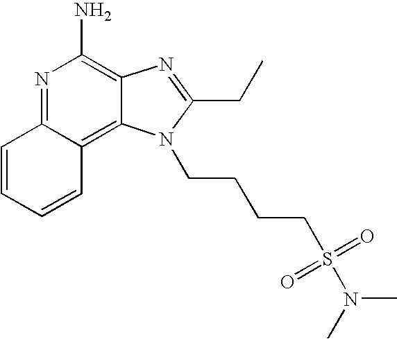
C1=CC=CC2=C3C(=C(N)N=C12)N=C(CC)N3CCCCS(=O)(=O)N(C)C
